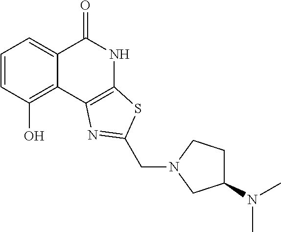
C1=CC(O)=C2C(=C1)C(=O)NC1=C2N=C(CN2CCC(N(C)C)C2)S1
